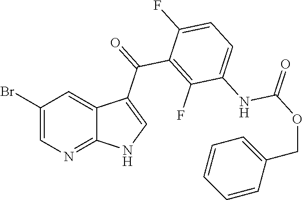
C1(Br)=CN=C2C(=C1)C(C(=O)C1=C(F)C(NC(OCC3=CC=CC=C3)=O)=CC=C1F)=CN2
